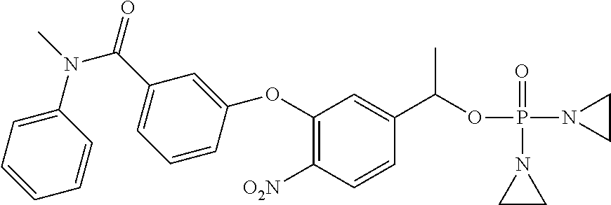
C1(OC2=CC(C(=O)N(C)C3=CC=CC=C3)=CC=C2)=C([O2N])C=CC(C(OP(N2CC2)(=O)N2CC2)C)=C1
